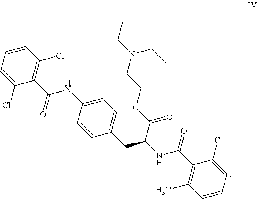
C1=CC(Cl)=C(C(NC2=CC=C(CC(NC(C3=C(C)C=CC=C3Cl)=O)C(OCCN(CC)CC)=O)C=C2)=O)C(Cl)=C1
